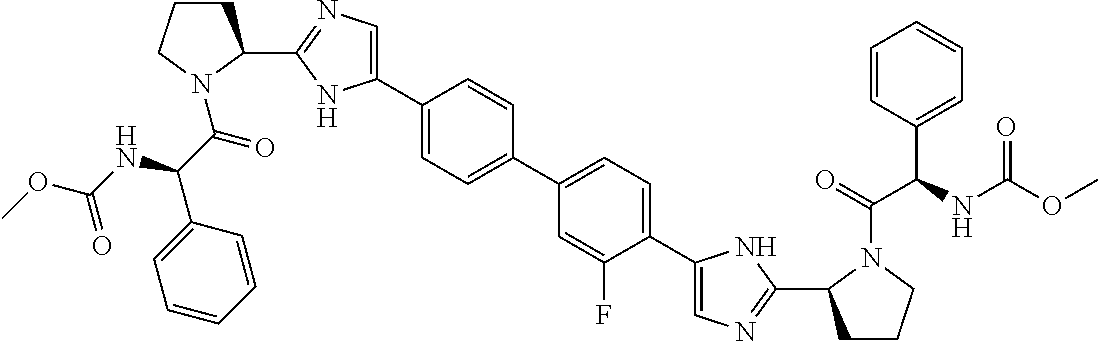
C1(C2CCCN2C(=O)C(NC(OC)=O)C2=CC=CC=C2)=NC=C(C2=CC=C(C3=CC=C(C4=CN=C(C5CCCN5C(C(C5=CC=CC=C5)NC(OC)=O)=O)N4)C(F)=C3)C=C2)N1
